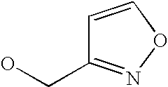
C1=CON=C1CO
